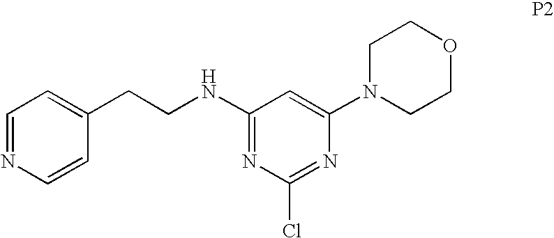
C1(NCCC2=CC=NC=C2)=NC(Cl)=NC(N2CCOCC2)=C1
